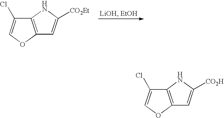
C12=C(OC=C1Cl)C=C([CO2Et])N2.C12=C(OC=C1Cl)C=C([CO2H])N2
